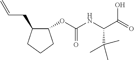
C1(OC(NC(C(=O)O)C(C)(C)C)=O)C(CC=C)CCC1
